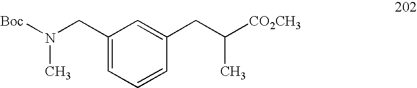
C1(CN(C)[Boc])=CC=CC(CC([CO2CH3])C)=C1
